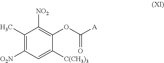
C1(C)=C([O2N])C=C([C(CH3)3])C(OC([A])=O)=C1[NO2]
